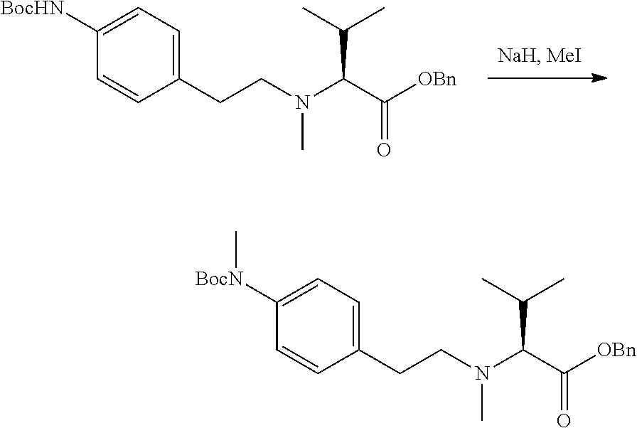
C1=CC(CCN(C)C(C(C)C)C([OBn])=O)=CC=C1[BocHN].C1=CC(CCN(C)C(C(C)C)C([OBn])=O)=CC=C1[BocN]C
